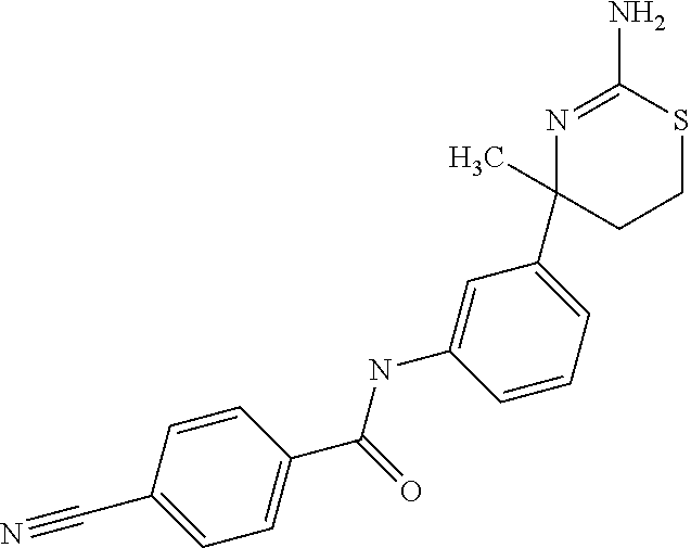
C1=CC(C#N)=CC=C1C(=O)NC1=CC(C2(C)CCSC(N)=N2)=CC=C1
